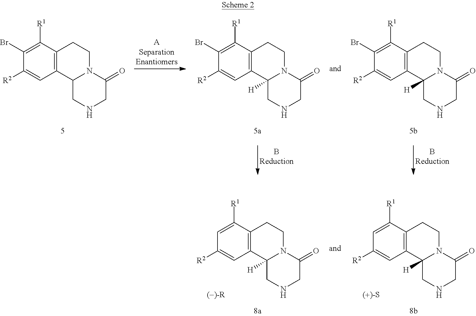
C12=C(C([R1])=C(Br)C([R2])=C1)CCN1C2CNCC1=O.C12=C(C([R1])=C(Br)C([R2])=C1)CCN1C2([H])CNCC1=O.C12=C(C([R1])=C(Br)C([R2])=C1)CCN1C2([H])CNCC1=O.C12=C(C([R1])=CC([R2])=C1)CCN1C2([H])CNCC1=O.C12=C(C([R1])=CC([R2])=C1)CCN1C2([H])CNCC1=O
